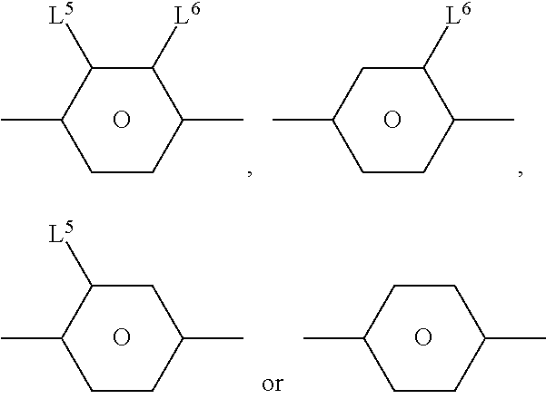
C1([L6])C([L5])C(C)CCC1C.O.C1([L6])CC(C)CCC1C.O.C1C([L5])C(C)CCC1C.O.C1CC(C)CCC1C.O
